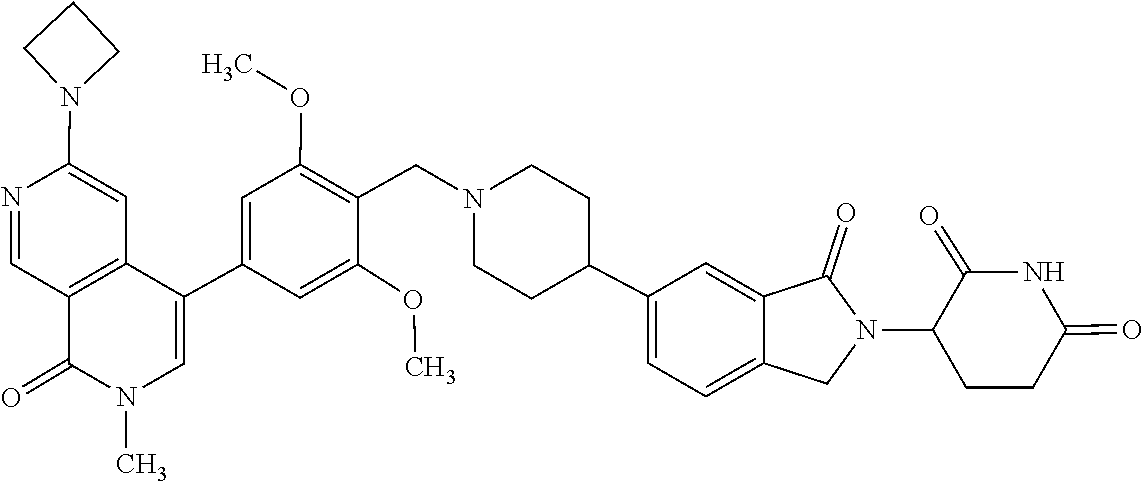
CN1C(=O)C2=C(C=C(N3CCC3)N=C2)C(C2=CC(OC)=C(CN3CCC(C4=CC=C5C(=C4)C(=O)N(C4CCC(=O)NC4=O)C5)CC3)C(OC)=C2)=C1
